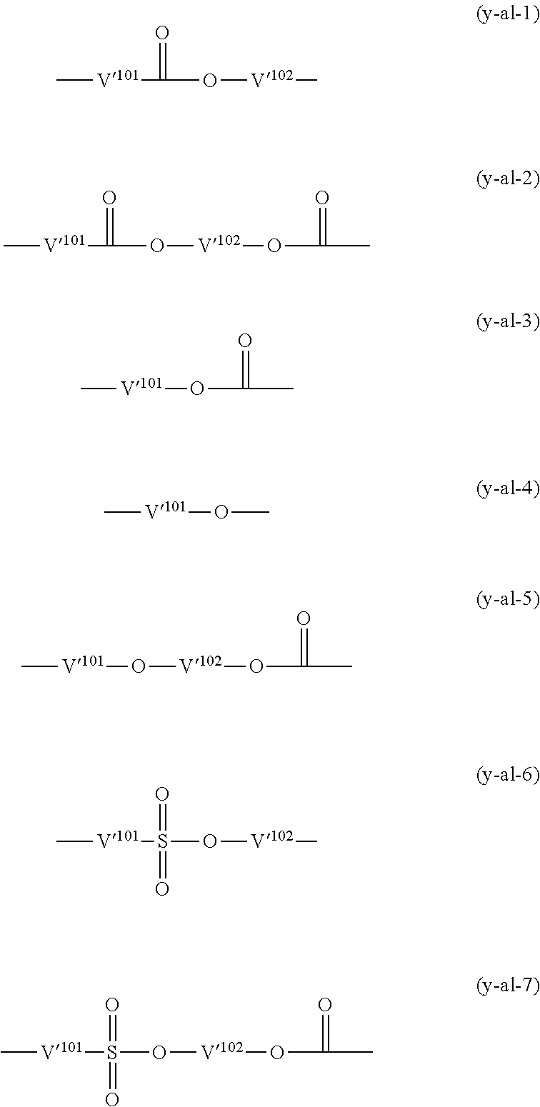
C[V101]C(O[V102]C)=O.C[V101]C(O[V102]OC(C)=O)=O.C[V101]OC(C)=O.C[V101]OC.C[V101]O[V102]OC(C)=O.C[V101]S(O[V102]C)(=O)=O.C[V101]S(O[V102]OC(C)=O)(=O)=O
